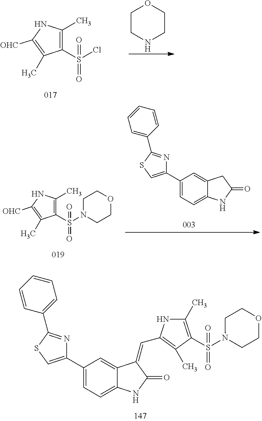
C1(S(=O)(Cl)=O)=C(C)NC([OHC])=C1C.C1CNCCO1.C1(C2=CSC(C3=CC=CC=C3)=N2)=CC=C2C(=C1)CC(=O)N2.C1(S(=O)(=O)N2CCOCC2)=C(C)NC([OHC])=C1C.C1(C2=CC=C3C(=C2)C(=CC2=C(C)C(S(=O)(=O)N4CCOCC4)=C(C)N2)C(=O)N3)=CSC(C2=CC=CC=C2)=N1
